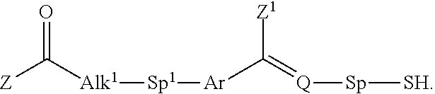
[Z]C([Alk1][Sp1][Ar]C([Z1])=[Q][Sp][SH])=O
